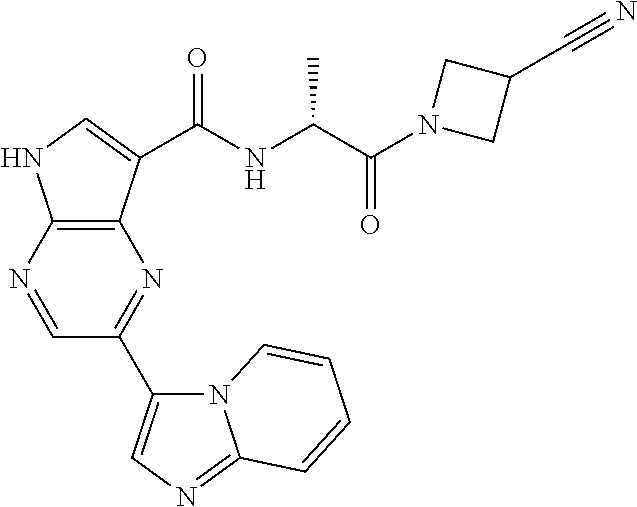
C12=C(N=C(C3=CN=C4N3C=CC=C4)C=N1)C(C(NC(C(=O)N1CC(C#N)C1)C)=O)=CN2
